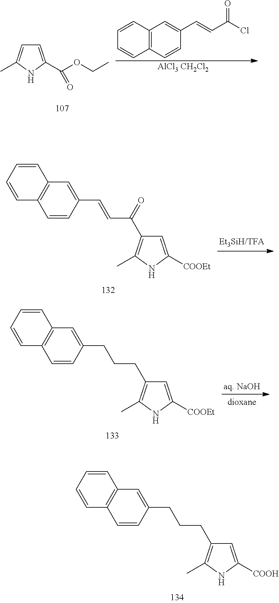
C1=CC=CC2=C1C=C(CCCC1=C(C)NC([COOH])=C1)C=C2.C1=C(C(OCC)=O)NC(C)=C1.C1=CC2=C(C=C1)C=CC(C=CC(Cl)=O)=C2.[AlCl3 CH2Cl2].C1=CC=CC2=C1C=C(C=CC(=O)C1=C(C)NC([COOEt])=C1)C=C2.C1=CC=CC2=C1C=C(CCCC1=C(C)NC([COOEt])=C1)C=C2
